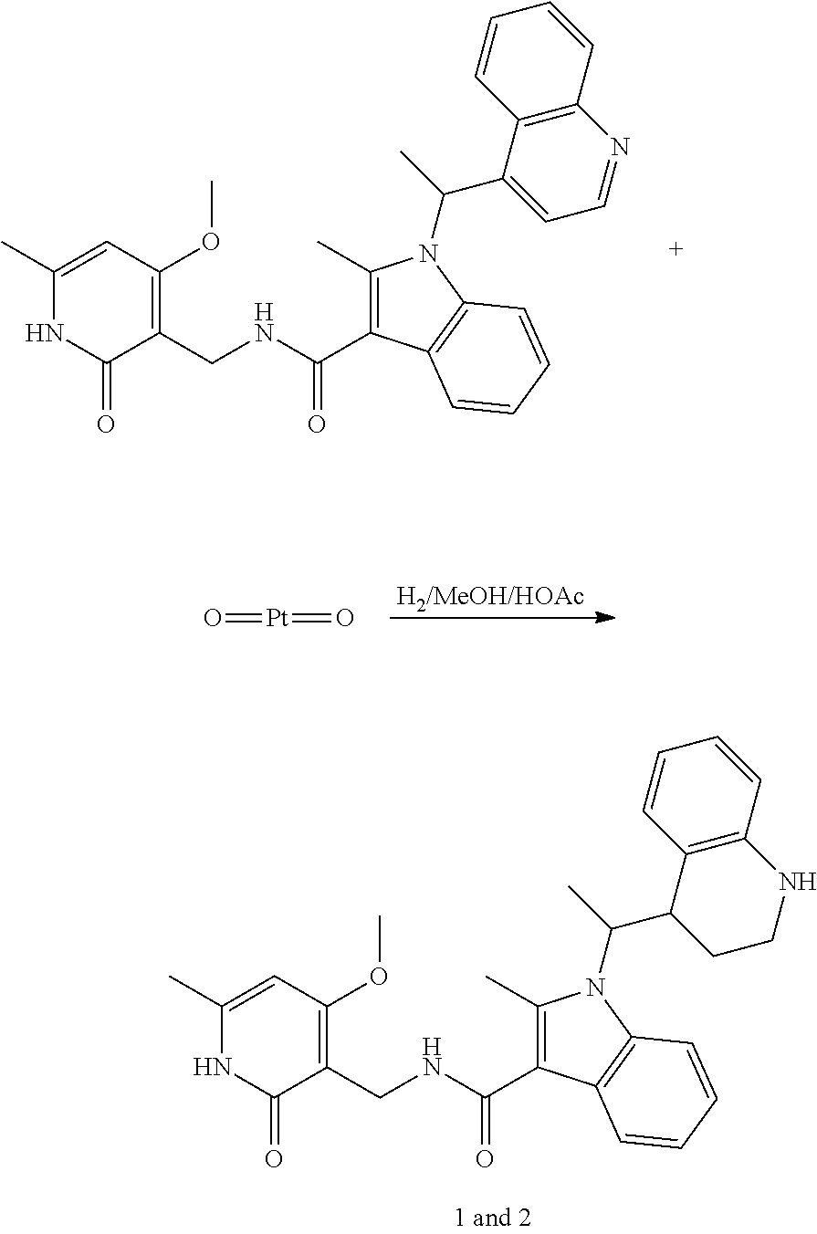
C1(C)=CC(OC)=C(CNC(C2=C(C)N(C(C)C3=CC=NC4=C3C=CC=C4)C3=C2C=CC=C3)=O)C(=O)N1.O=[Pt]=O.C1(C)=CC(OC)=C(CNC(C2=C(C)N(C(C)C3CCNC4=C3C=CC=C4)C3=C2C=CC=C3)=O)C(=O)N1
